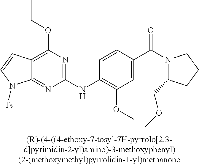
C12=NC(NC3=C(OC)C=C(C(N4C(COC)CCC4)=O)C=C3)=NC(OCC)=C1C=CN2[Ts]
